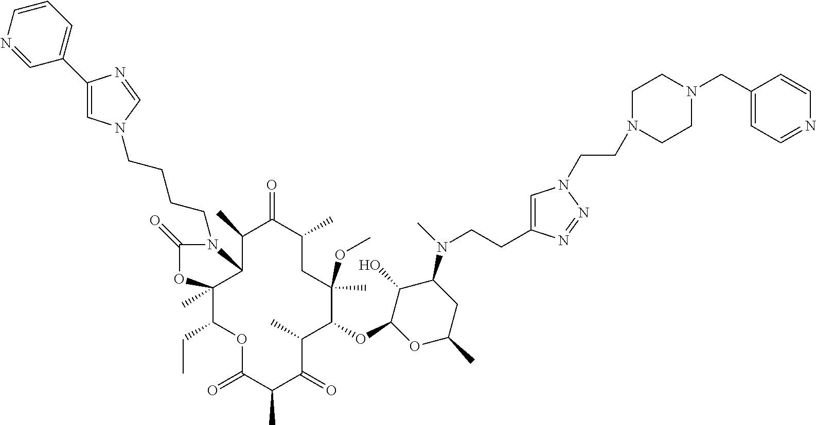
O(C1C(C)C(=O)C(C)C(=O)OC(CC)C2(C)C(C(C)C(=O)C(C)CC1(OC)C)N(CCCCN1C=C(C3=CC=CN=C3)N=C1)C(=O)O2)C1C(O)C(N(C)CCC2=CN(CCN3CCN(CC4=CC=NC=C4)CC3)N=N2)CC(C)O1
